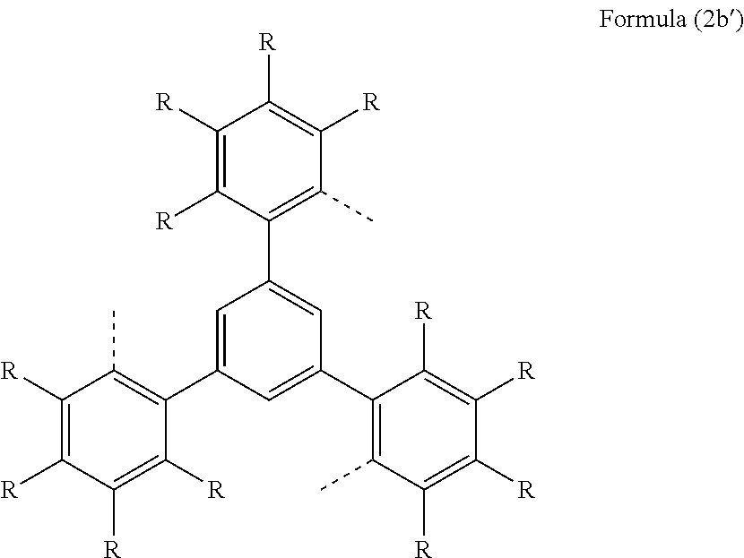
C1(C2=CC(C3=C(C)C([R])=C([R])C([R])=C3[R])=CC(C3=C(C)C([R])=C([R])C([R])=C3[R])=C2)=C(C)C([R])=C([R])C([R])=C1[R]
